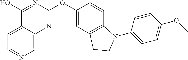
C1(O)=NC(OC2=CC3=C(C=C2)N(C2=CC=C(OC)C=C2)CC3)=NC2=CN=CC=C12
